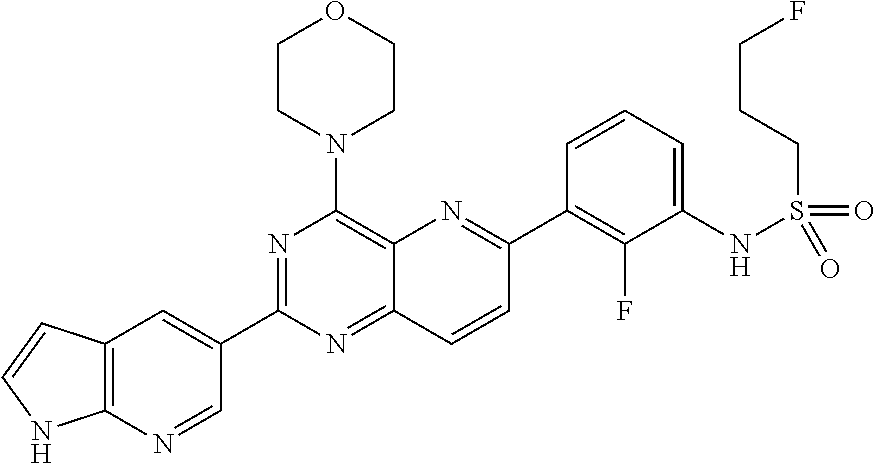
C12=NC(C3=CC4=C(N=C3)NC=C4)=NC(N3CCOCC3)=C1N=C(C1=C(F)C(NS(CCCF)(=O)=O)=CC=C1)C=C2
